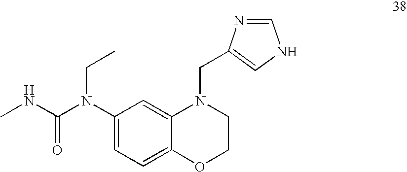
C1(N(C(NC)=O)CC)=CC=C2C(=C1)N(CC1=CNC=N1)CCO2
